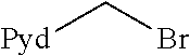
[Pyd]CBr
